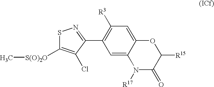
C1([R3])=C(C2=NSC([S(O)2O]C)=C2Cl)C=C2C(=C1)OC([R15])C(=O)N2[R17]
